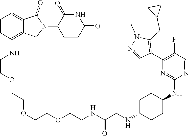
C1(N2C(=O)C3=CC=CC(NCCOCCOCCOCCNC(CNC4CCC(NC5=NC(C6=C(CC7CC7)N(C)N=C6)=C(F)C=N5)CC4)=O)=C3C2)CCC(=O)NC1=O
